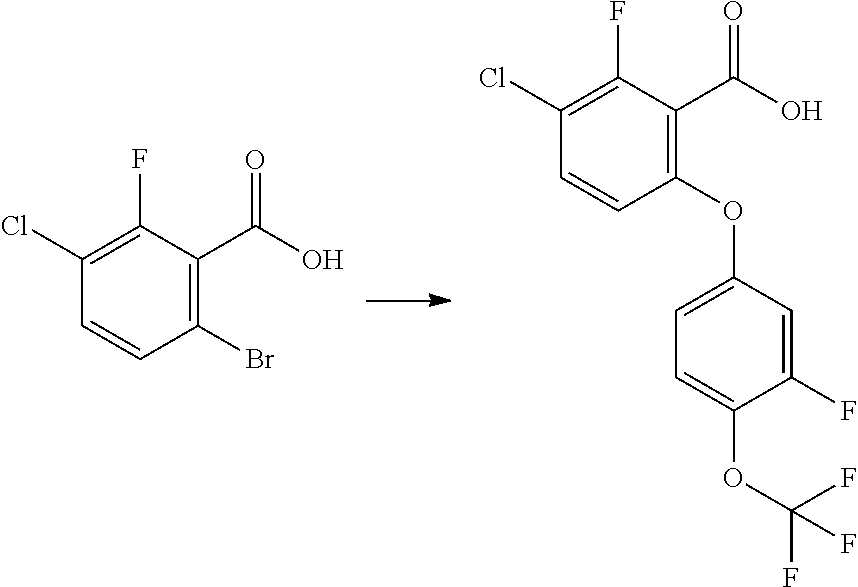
C1(OC2=CC=C(OC(F)(F)F)C(F)=C2)=C(C(O)=O)C(F)=C(Cl)C=C1.C1(Br)=C(C(O)=O)C(F)=C(Cl)C=C1
